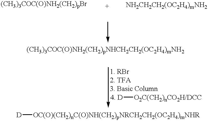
[4. D][O2C(CH2)nCO2H/DCC].[D][OC(O)(CH2)nC(O)NH(CH2)pNRCH2CH2(OC2H4)mNHR]
